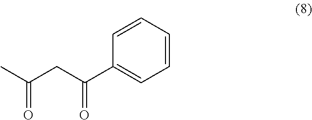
CC(CC(C1=CC=CC=C1)=O)=O
